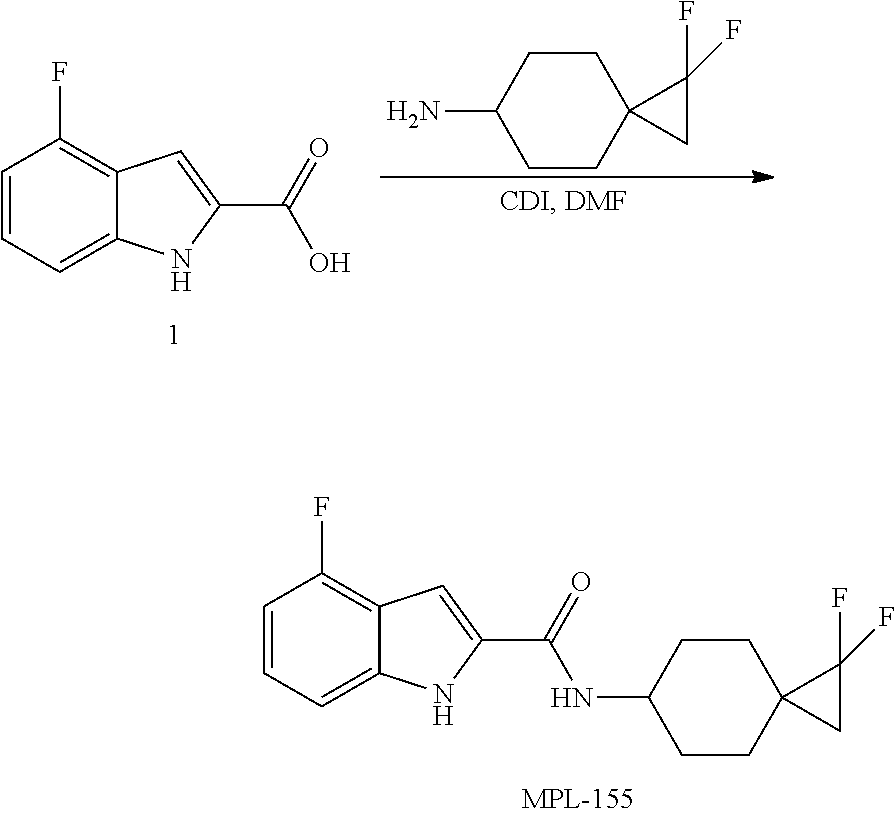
C1(N)CCC2(CC1)C(F)(F)C2.C1=CC=C2C(=C1F)C=C(C(=O)O)N2.N(C1CCC2(CC1)C(F)(F)C2)C(C1=CC2=C(F)C=CC=C2N1)=O
